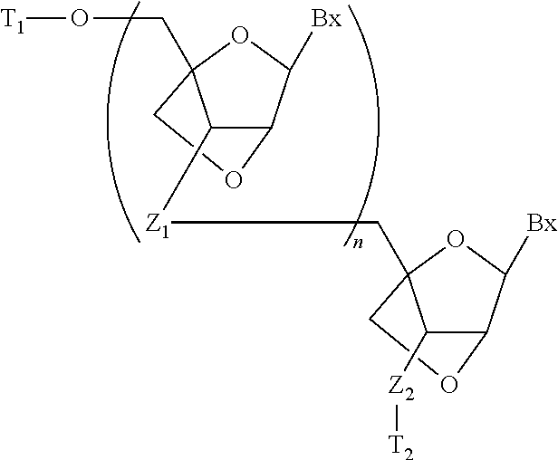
O1C2(CO[T1])COC(C1[Bx])C2[Z1]CC12OC([Bx])C(OC1)C2[Z2][T2]
